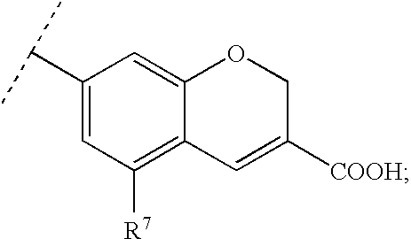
C1(C(C)C)=CC([R7])=C2C(=C1)OCC([COOH])=C2
